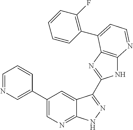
C1=NC=C(C2=CN=C3C(=C2)C(C2=NC4=C(N2)N=CC=C4C2=C(F)C=CC=C2)=NN3)C=C1
